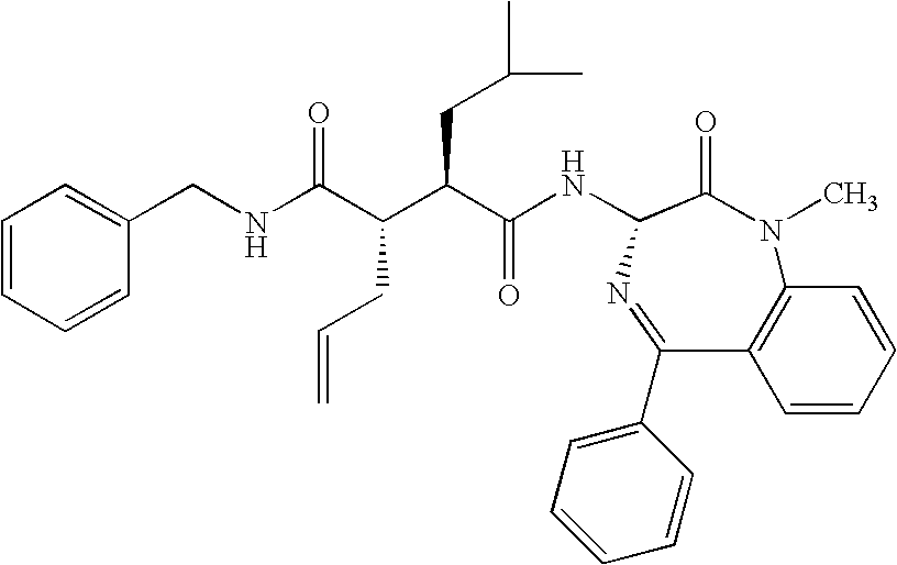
C12=C(C(C3=CC=CC=C3)=NC(NC(C(C(C(NCC3=CC=CC=C3)=O)CC=C)CC(C)C)=O)C(=O)N1C)C=CC=C2
